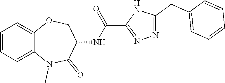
C12=CC=CC=C1OCC(NC(=O)C1=NN=C(CC3=CC=CC=C3)N1)C(=O)N2C
